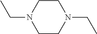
N1(CC)CCN(CC)CC1
